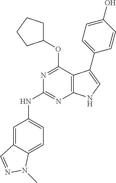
N1=C(OC2CCCC2)C2=C(N=C1NC1=CC=C3C(=C1)C=NN3C)NC=C2C1=CC=C(O)C=C1
